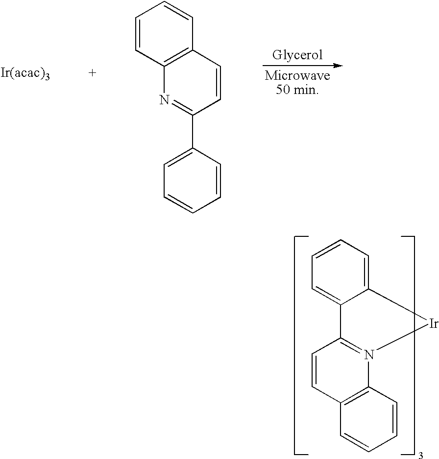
C1=CC2=C(N=C1C1=CC=CC=C1)C=CC=C2.C12=CC=CC=C1C1=N(C3=C(C=C1)C=CC=C3)[Ir]2
